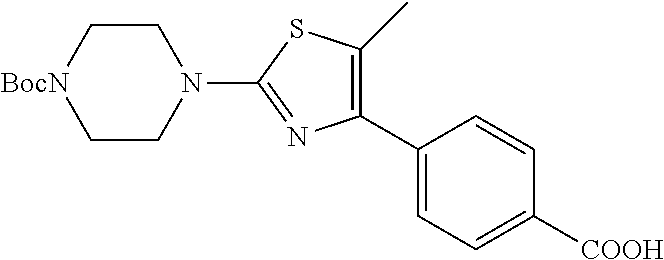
C1(C2=CC=C([COOH])C=C2)=C(C)SC(N2CC[BocN]CC2)=N1
